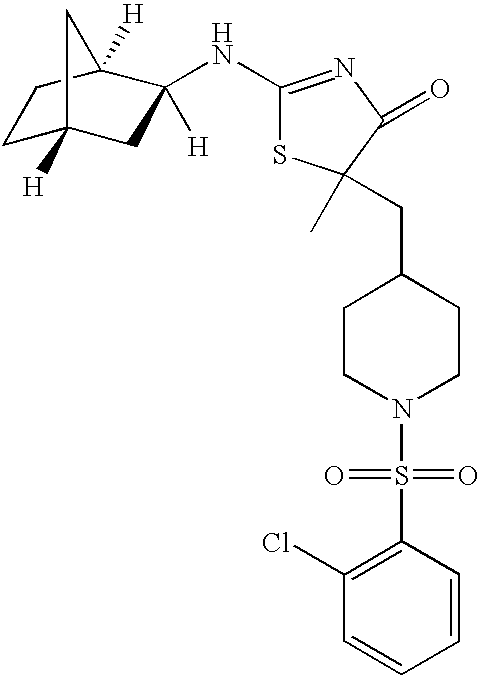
C1C2([H])CC([H])(NC3=NC(=O)C(C)(CC4CCN(S(C5=C(Cl)C=CC=C5)(=O)=O)CC4)S3)C([H])(C1)C2
